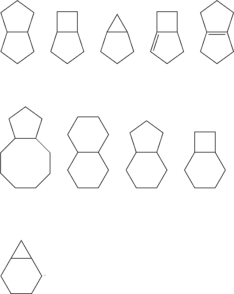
C12C(CCC1)CCC2.C12C(CCC1)CC2.C12C(CCC1)C2.C12C(=CCC1)CC2.C12=C(CCC1)CCC2.C12C(CCC1)CCCCCC2.C12C(CCCC1)CCCC2.C12C(CCCC1)CCC2.C12C(CCCC1)CC2.C12C(CCCC1)C2
